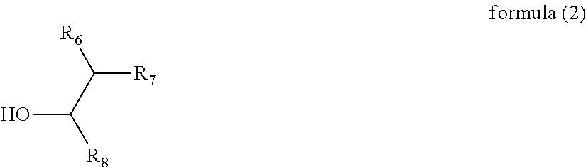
OC(C([R6])[R7])[R8]
